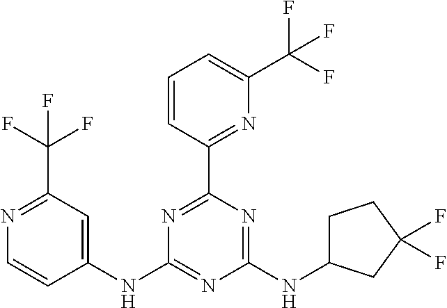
N1=C(C(F)(F)F)C=C(NC2=NC(NC3CCC(F)(F)C3)=NC(C3=NC(C(F)(F)F)=CC=C3)=N2)C=C1
